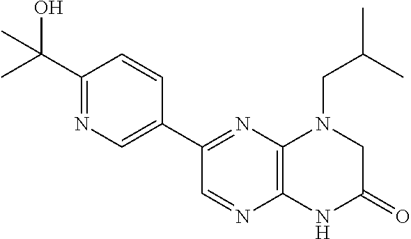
C1(C2=NC3=C(N=C2)NC(=O)CN3CC(C)C)=CN=C(C(O)(C)C)C=C1
